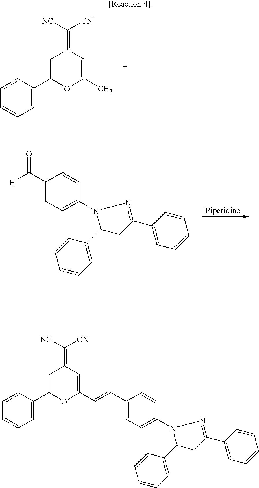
C1=C(C2=CC=CC=C2)OC(C)=CC1=C([NC])[CN].C1(C([H])=O)=CC=C(N2C(C3=CC=CC=C3)CC(C3=CC=CC=C3)=N2)C=C1.C1=C(C2=CC=CC=C2)OC(C=CC2=CC=C(N3C(C4=CC=CC=C4)CC(C4=CC=CC=C4)=N3)C=C2)=CC1=C([NC])[CN]
